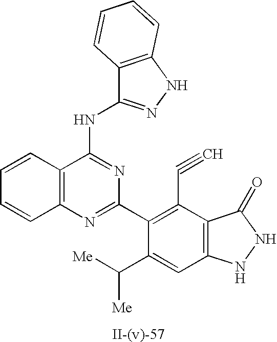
C12=C(N=C(C3=C(C#C)C4=C(C=C3C([Me])[Me])NNC4=O)N=C1NC1=NNC3=C1C=CC=C3)C=CC=C2
